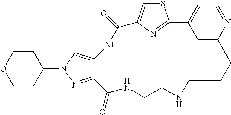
S1C=C2N=C1C1=CC=NC(=C1)CCCNCCNC(=O)C1=NN(C3CCOCC3)C=C1NC2=O
